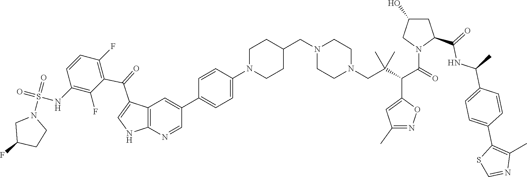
N1(CC2CCN(C3=CC=C(C4=CC5=C(N=C4)NC=C5C(=O)C4=C(F)C=CC(NS(=O)(=O)N5CC(F)CC5)=C4F)C=C3)CC2)CCN(CC(C(C(N2C(C(NC(C)C3=CC=C(C4=C(C)N=CS4)C=C3)=O)CC(O)C2)=O)C2=CC(C)=NO2)(C)C)CC1
